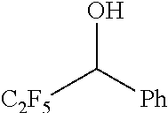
[C2F5]C([Ph])O
